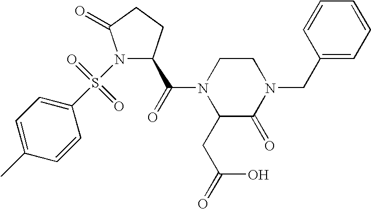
N1(S(C2=CC=C(C)C=C2)(=O)=O)C(C(=O)N2C(CC(O)=O)C(=O)N(CC3=CC=CC=C3)CC2)CCC1=O
